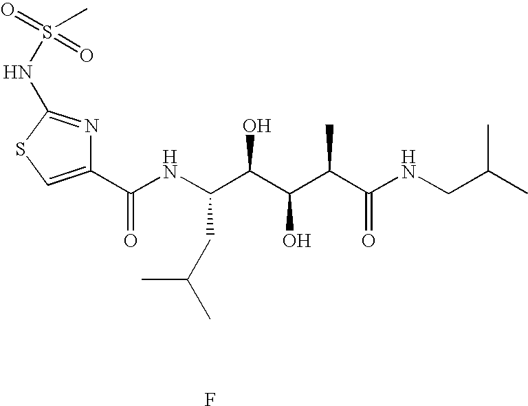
F.C1(C(NC(C(C(C(C(NCC(C)C)=O)C)O)O)CC(C)C)=O)=CSC(NS(=O)(=O)C)=N1
